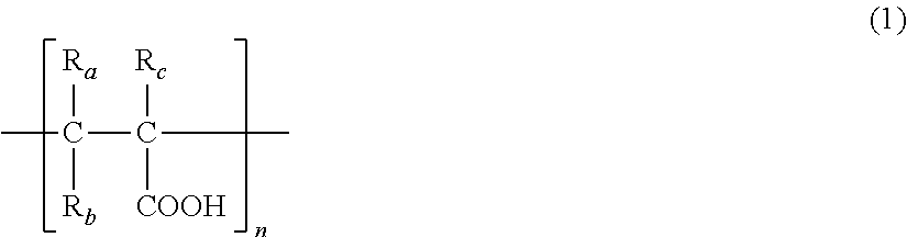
CC(C([Rc])([COOH])C)([Ra])[Rb]
